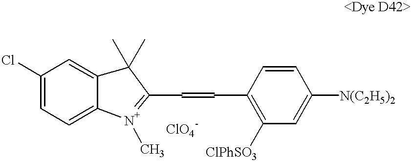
C1=CC(C=CC2=[N+](C)C3=CC=C(Cl)C=C3C2(C)C)=C([ClPhSO3])C=C1[N(C2H5)2]
